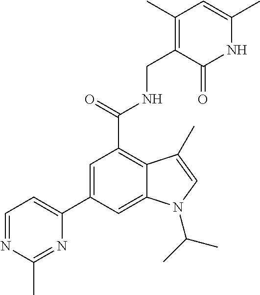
N1C(C)=CC(C)=C(CNC(C2=C3C(=CC(C4=CC=NC(C)=N4)=C2)N(C(C)C)C=C3C)=O)C1=O
